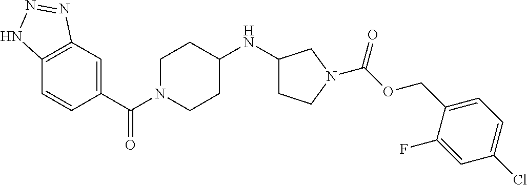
C1(C(N2CCC(NC3CCN(C(OCC4=CC=C(Cl)C=C4F)=O)C3)CC2)=O)=CC2=C(C=C1)NN=N2
